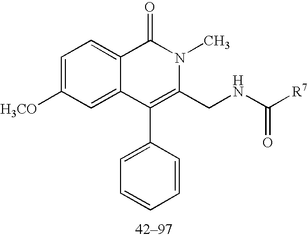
C1=C([H3CO])C=C2C(=C1)C(=O)N(C)C(CNC([R7])=O)=C2C1=CC=CC=C1
